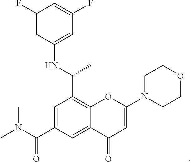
C1(F)=CC(NC(C)C2=C3C(=CC(C(N(C)C)=O)=C2)C(=O)C=C(N2CCOCC2)O3)=CC(F)=C1
